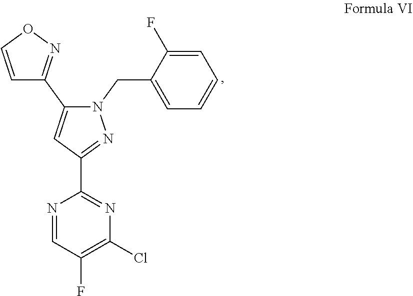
C1=C(CN2C(C3=NOC=C3)=CC(C3=NC(Cl)=C(F)C=N3)=N2)C(F)=CC=C1
